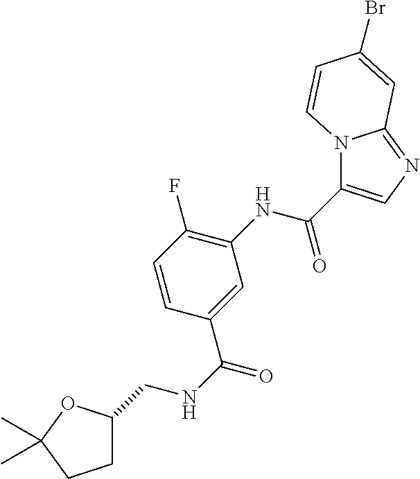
C(C1CCC(C)(C)O1)NC(C1=CC(NC(C2=CN=C3N2C=CC(Br)=C3)=O)=C(F)C=C1)=O
